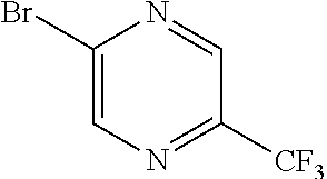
C1(Br)=CN=C([CF3])C=N1
